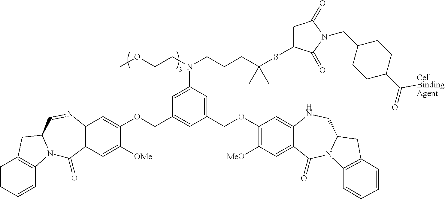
C1=CC=CC2=C1CC1N2C(=O)C2=C(N=C1)C=C(OCC1=CC(COC3=C([MeO])C=C4C(=C3)NCC3N(C4=O)C4=C(C3)C=CC=C4)=CC(N(CCCC(SC3CC(=O)N(CC4CCC(C(=O)[CellBindingAgent])CC4)C3=O)(C)C)CCOC)=C1)C([OMe])=C2
